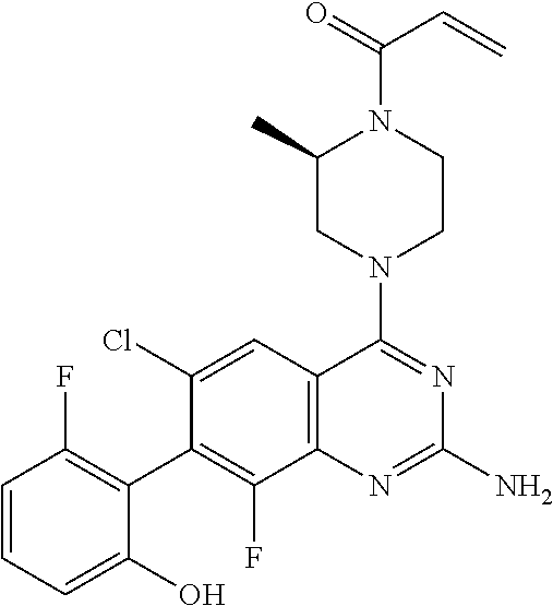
C1=CC=C(O)C(C2=C(F)C3=C(C=C2Cl)C(N2CCN(C(=O)C=C)C(C)C2)=NC(N)=N3)=C1F
